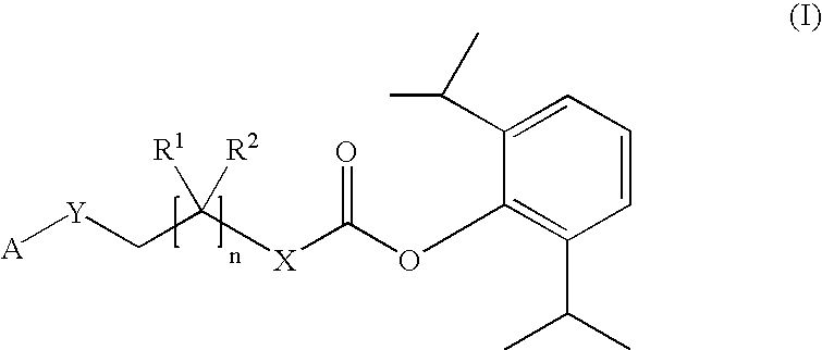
C1(C(C)C)=CC=CC(C(C)C)=C1OC([X]C(C[Y][A])([R1])[R2])=O
